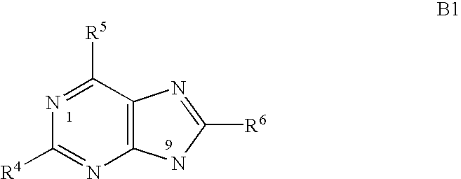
C1([R4])=NC2=C(C([R5])=N1)N=C([R6])N2
